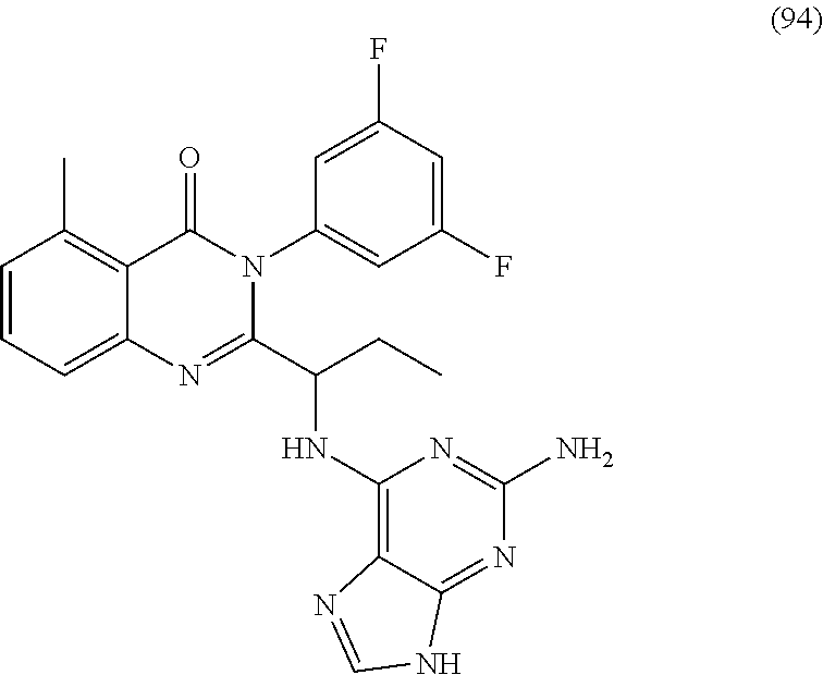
C1=CC=C2C(=C1C)C(=O)N(C1=CC(F)=CC(F)=C1)C(C(CC)NC1=C3C(=NC(N)=N1)NC=N3)=N2
